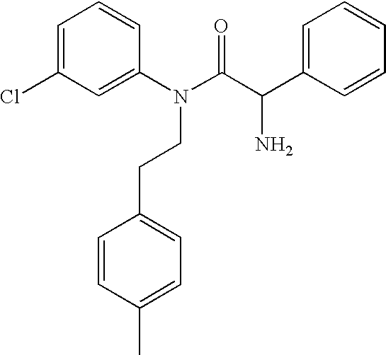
C1=C(Cl)C=C(N(C(=O)C(N)C2=CC=CC=C2)CCC2=CC=C(C)C=C2)C=C1
